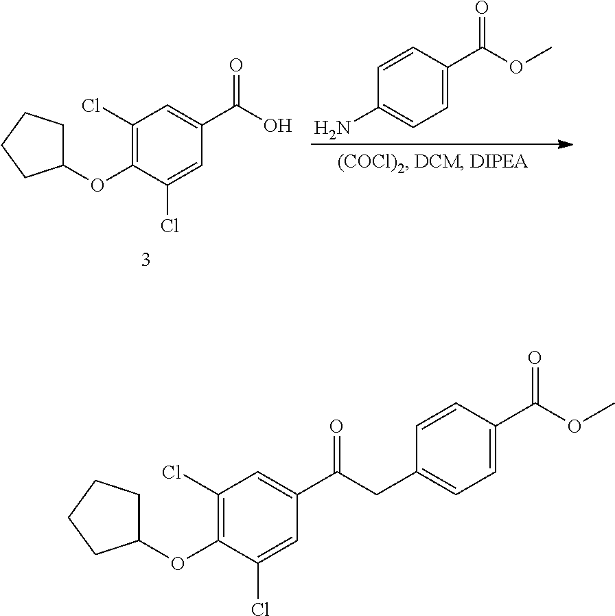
C1(Cl)=C(OC2CCCC2)C(Cl)=CC(C(=O)CC2=CC=C(C(OC)=O)C=C2)=C1.C1(Cl)=C(OC2CCCC2)C(Cl)=CC(C(O)=O)=C1.C1=C(C(OC)=O)C=CC(N)=C1
